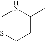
C1SCCC(C)N1
